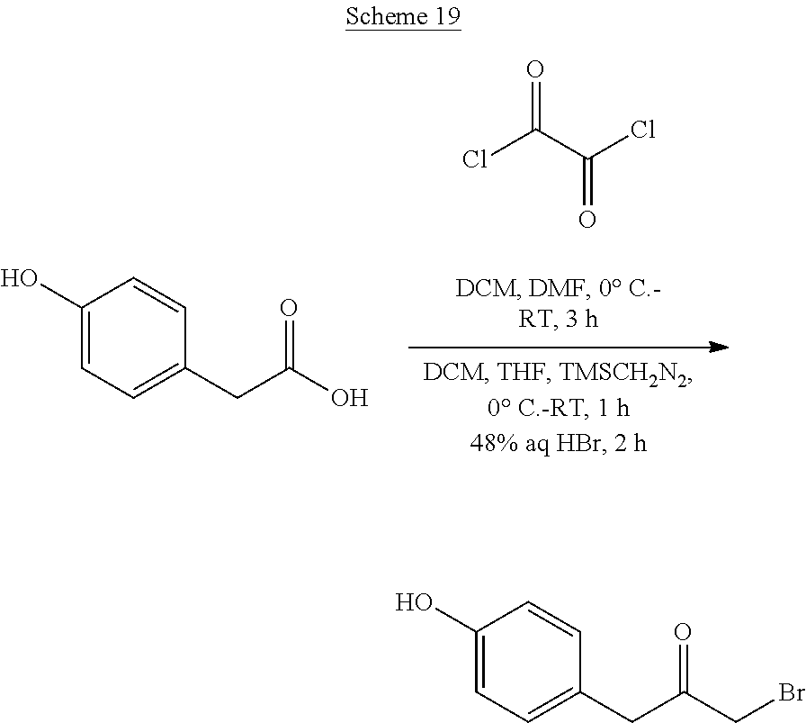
C1(O)=CC=C(CC(O)=O)C=C1.O=C(C(Cl)=O)Cl.C1(O)=CC=C(CC(CBr)=O)C=C1
